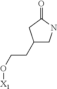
C1(CCO[X1])CNC(=O)C1
